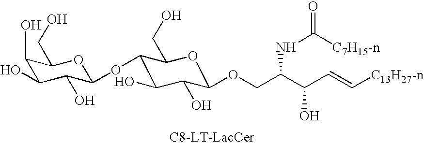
C1(O)C(O)C(O)C(OC2C(O)C(O)C(OCC(C(C=C[C13H27-n])O)NC(=O)[C7H15-n])OC2CO)OC1CO
